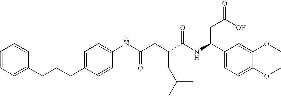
C1=C(CCCC2=CC=CC=C2)C=CC(NC(CC(C(NC(C2=CC=C(OC)C(OC)=C2)CC(=O)O)=O)CC(C)C)=O)=C1
